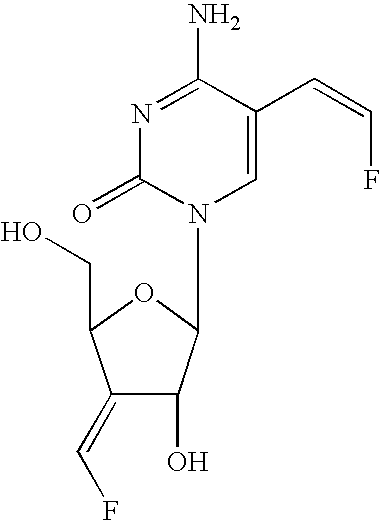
N1=C(N)C(C=CF)=CN(C2C(O)C(=CF)C(CO)O2)C1=O
